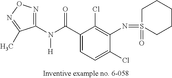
C1(N(C(C2=CC=C(Cl)C(N=S3(=O)CCCCC3)=C2Cl)=O)[H])=NON=C1C
